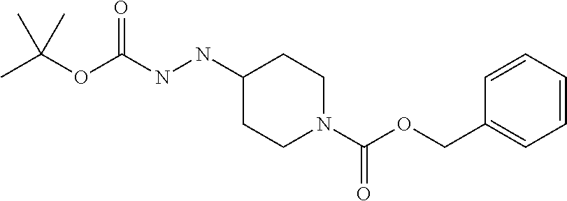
CC(OC(NNC1CCN(C(OCC2=CC=CC=C2)=O)CC1)=O)(C)C
